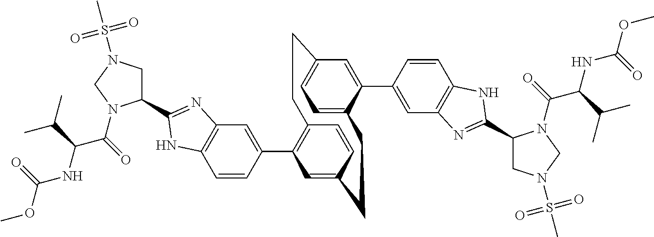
C1=CC(C2=C3C=CC(=C2)CCC2=CC=C(C=C2C2=CC4=C(C=C2)NC(C2CN(S(C)(=O)=O)CN2C(C(NC(OC)=O)C(C)C)=O)=N4)CC3)=CC2=C1NC(C1CN(S(C)(=O)=O)CN1C(C(NC(OC)=O)C(C)C)=O)=N2
